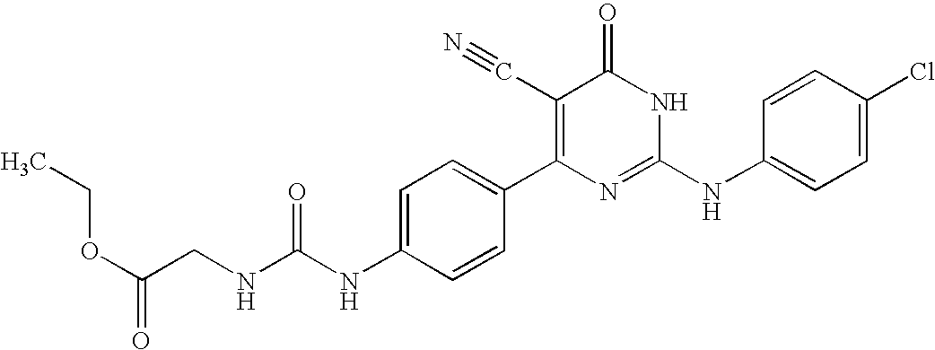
C1=CC(C2=C(C#N)C(=O)NC(NC3=CC=C(Cl)C=C3)=N2)=CC=C1NC(NCC(OCC)=O)=O
